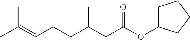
CC(=CCCC(CC(OC1CCCC1)=O)C)C
